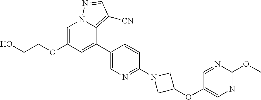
C1=C(OCC(O)(C)C)C=C(C2=CN=C(N3CC(OC4=CN=C(OC)N=C4)C3)C=C2)C2=C([CN])C=NN12
